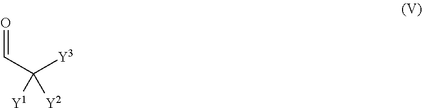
O=CC([Y3])([Y2])[Y1]
